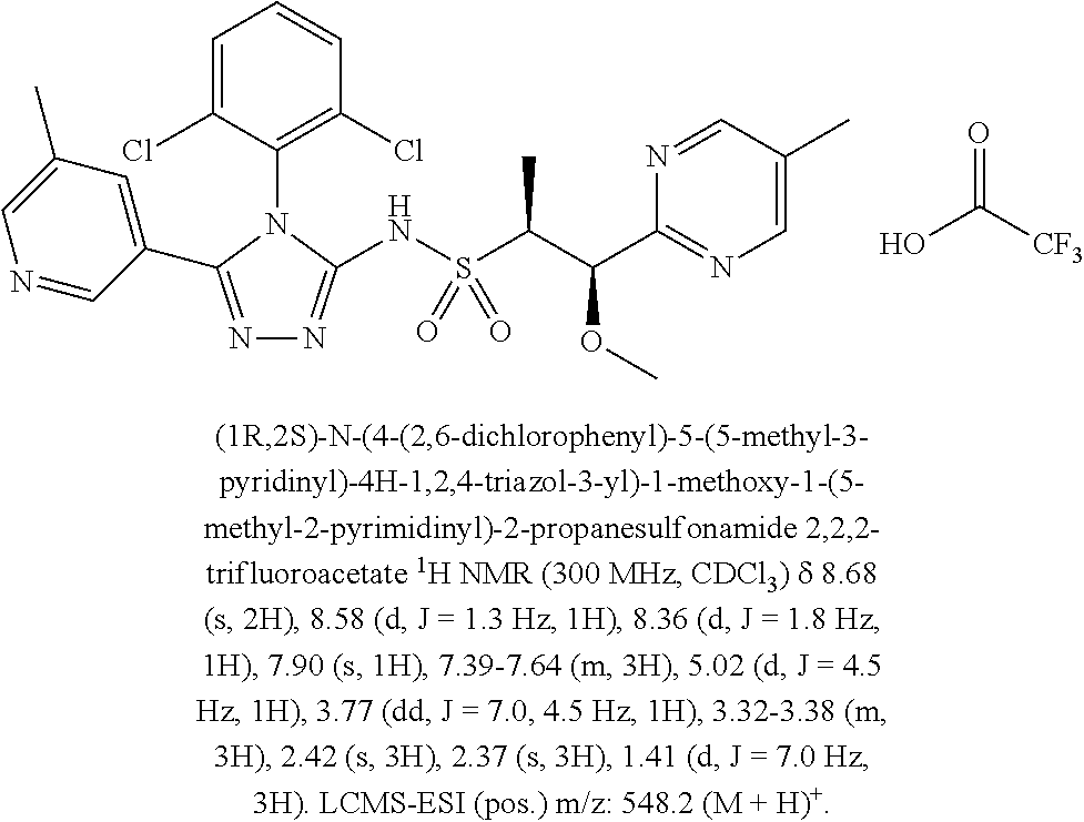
C1=C(Cl)C(N2C(C3=CC(C)=CN=C3)=NN=C2NS(C(C(C2=NC=C(C)C=N2)OC)C)(=O)=O)=C(Cl)C=C1.OC([CF3])=O
